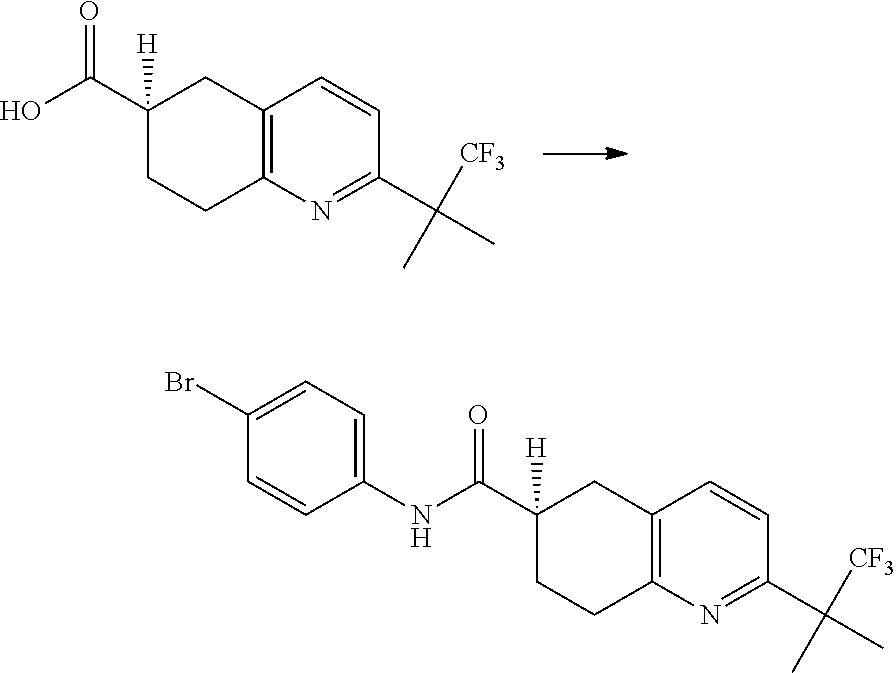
C1(C(O)=O)([H])CCC2=C(C1)C=CC(C(C)([CF3])C)=N2.C1(C(NC2=CC=C(Br)C=C2)=O)([H])CCC2=C(C1)C=CC(C(C)([CF3])C)=N2
